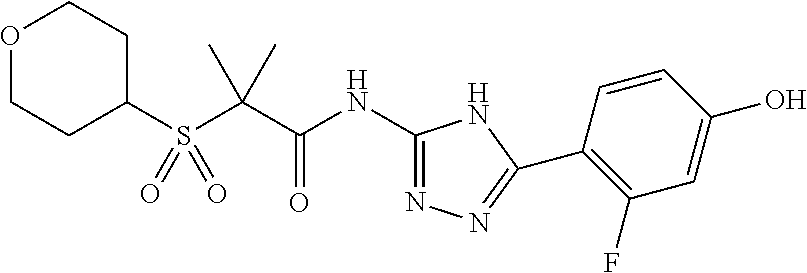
N(C(C(C)(C)S(C1CCOCC1)(=O)=O)=O)C1=NN=C(C2=C(F)C=C(O)C=C2)N1
